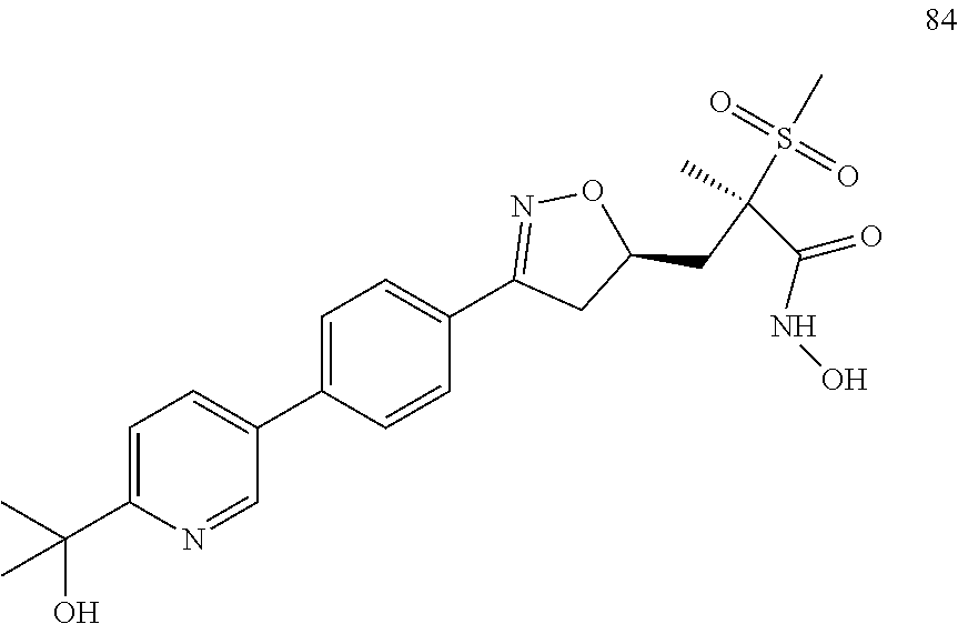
C1=C(C(C)(O)C)N=CC(C2=CC=C(C3=NOC(CC(S(C)(=O)=O)(C(=O)NO)C)C3)C=C2)=C1
